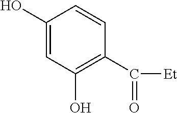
C1(O)=CC(O)=C(C([Et])=O)C=C1
